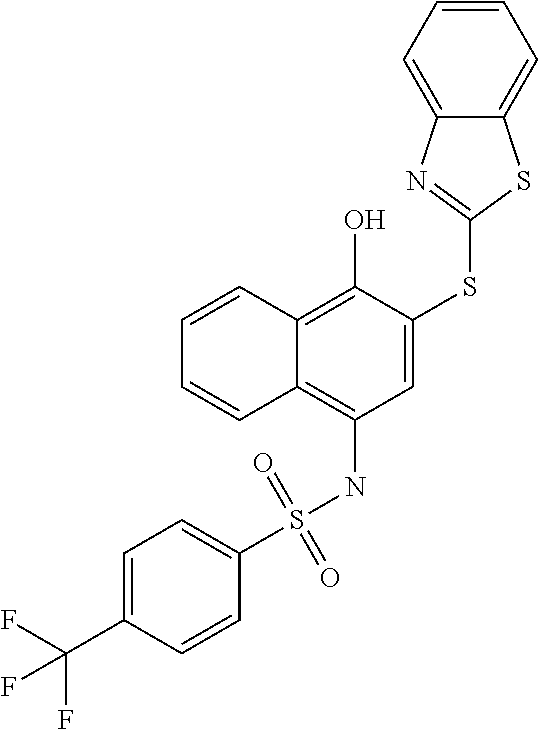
C1(S(NC2=C3C(=C(O)C(SC4=NC5=CC=CC=C5S4)=C2)C=CC=C3)(=O)=O)=CC=C(C(F)(F)F)C=C1
